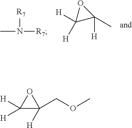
CN([R7])[R7].C1([H])([H])C(C)([H])O1.C1([H])([H])C(COC)([H])O1
